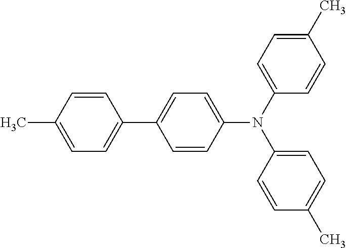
C1=CC(C)=CC=C1C1=CC=C(N(C2=CC=C(C)C=C2)C2=CC=C(C)C=C2)C=C1
